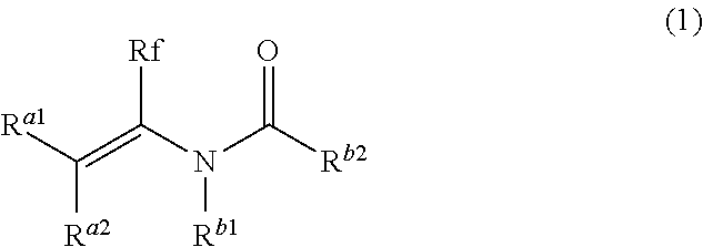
[Ra1]C(=C(N(C([Rb2])=O)[Rb1])[Rf])[Ra2]
